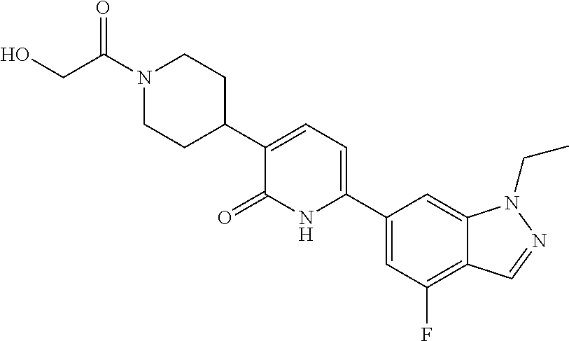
C1(C2CCN(C(CO)=O)CC2)=CC=C(C2=CC(F)=C3C(=C2)N(CC)N=C3)NC1=O
